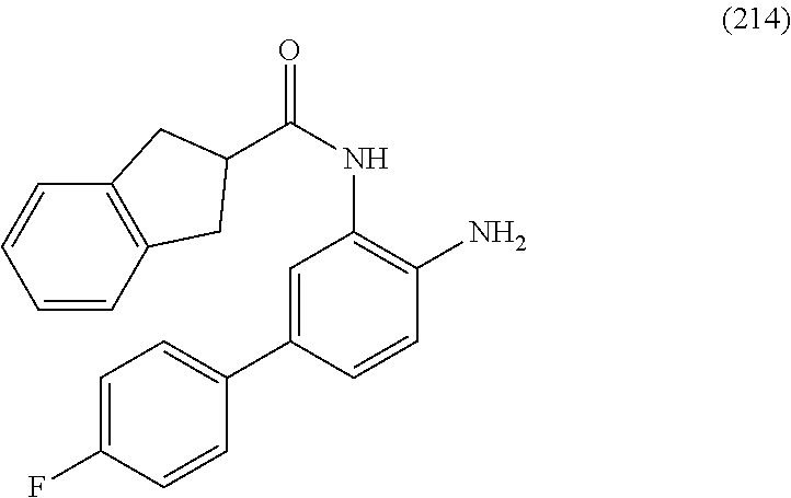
C(NC1=C(N)C=CC(C2=CC=C(F)C=C2)=C1)(=O)C1CC2=C(C=CC=C2)C1
